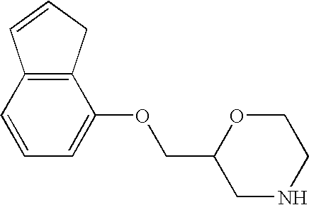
C1=C(OCC2CNCCO2)C2=C(C=C1)C=CC2
